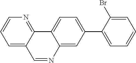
C1=C2C(=CC=C1C1=CC=CC=C1Br)C1=NC=CC=C1C=N2
